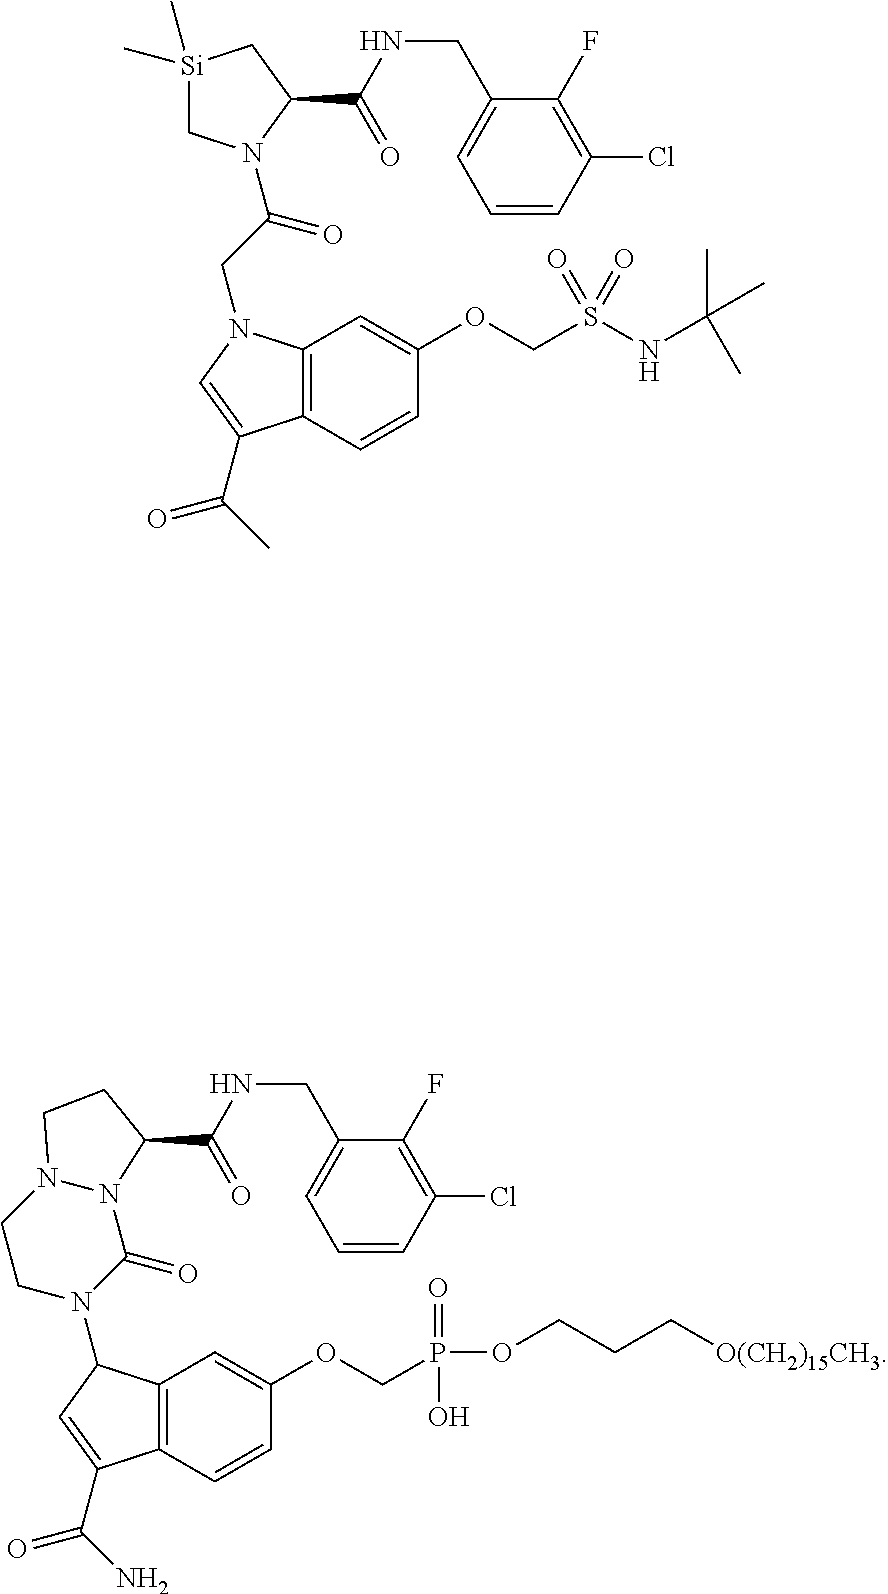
C12=C(C=CC(OCS(NC(C)(C)C)(=O)=O)=C1)C(C(C)=O)=CN2CC(=O)N1C[Si](C)(C)CC1C(NCC1=CC=CC(Cl)=C1F)=O.C12=C(C=CC(OCP(OCCC[O(CH2)15CH3])(O)=O)=C1)C(C(N)=O)=CC2N1C(=O)N2N(CC1)CCC2C(NCC1=CC=CC(Cl)=C1F)=O
